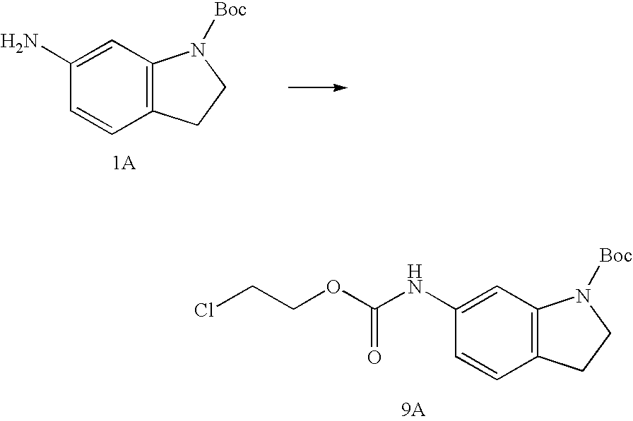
C1(NC(OCCCl)=O)=CC2=C(C=C1)CCN2[Boc].C1(N)=CC2=C(C=C1)CCN2[Boc]
